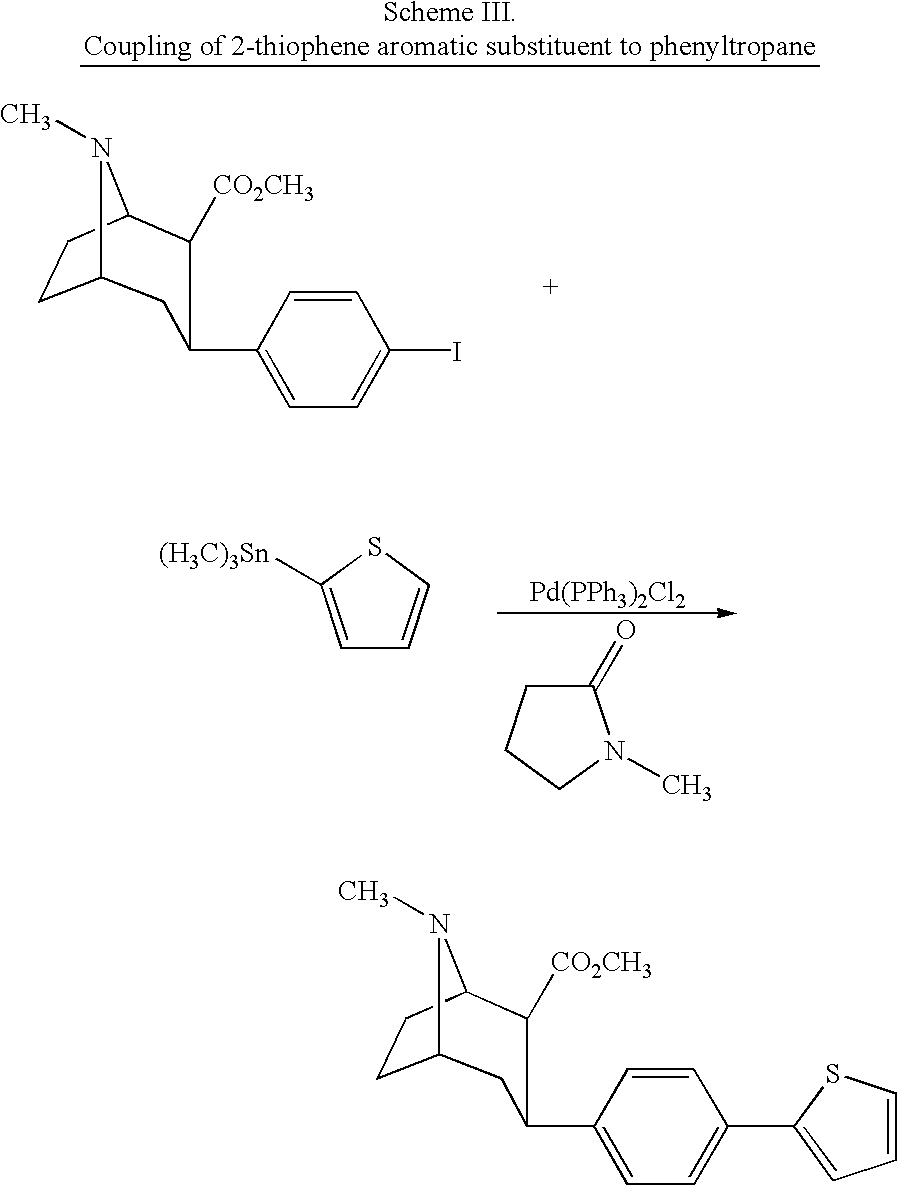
C1=C([(H3C)3Sn])SC=C1.C1(=O)CCCN1C.[Pd(PPh3)2Cl2].C12CCC(N1C)C([CO2CH3])C(C1=CC=C(I)C=C1)C2.C12CCC(N1C)C([CO2CH3])C(C1=CC=C(C3=CC=CS3)C=C1)C2
